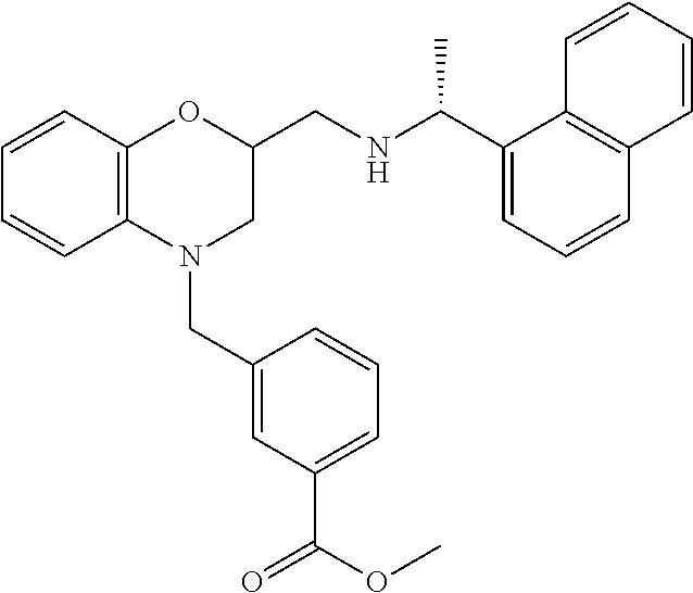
C1=CC2=C(C=C1)OC(CNC(C1=CC=CC3=C1C=CC=C3)C)CN2CC1=CC(C(=O)OC)=CC=C1
